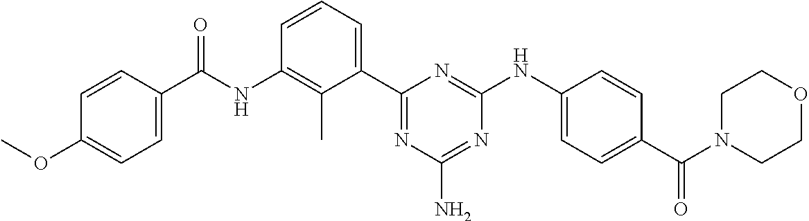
N(C1=C(C)C(C2=NC(N)=NC(NC3=CC=C(C(=O)N4CCOCC4)C=C3)=N2)=CC=C1)C(=O)C1=CC=C(OC)C=C1
